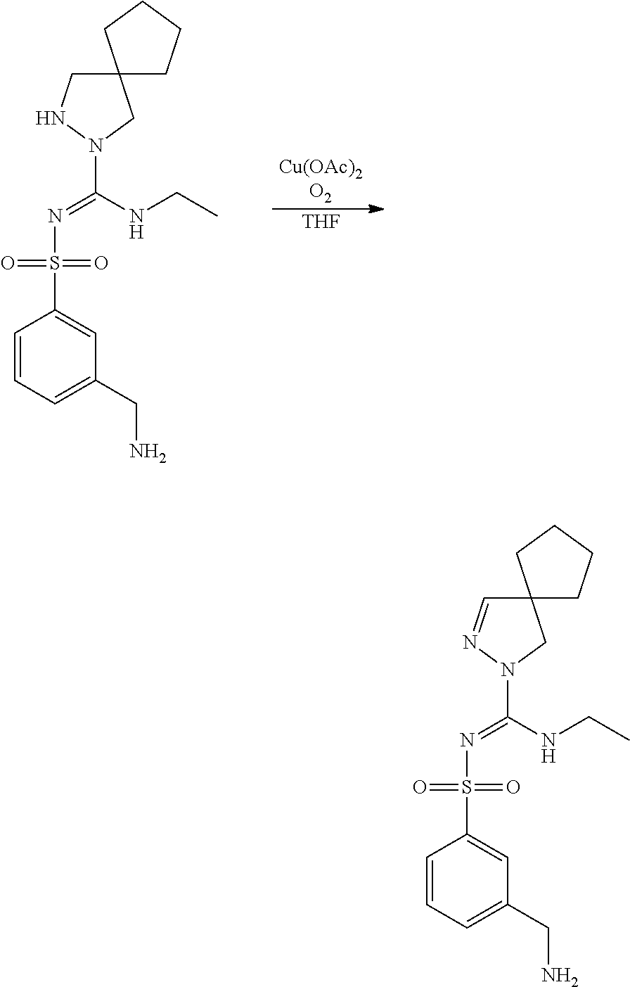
[THF].C12(CNN(C(NCC)=NS(C3=CC(CN)=CC=C3)(=O)=O)C1)CCCC2.C12(C=NN(C(NCC)=NS(C3=CC(CN)=CC=C3)(=O)=O)C1)CCCC2
